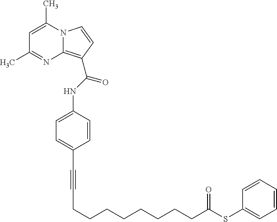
N12C(=C(C(NC3=CC=C(C#CCCCCCCCCC(SC4=CC=CC=C4)=O)C=C3)=O)C=C1)N=C(C)C=C2C
